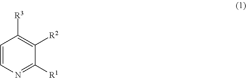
C1=CN=C([R1])C([R2])=C1[R3]
